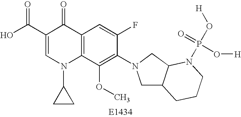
OC(C1=CN(C2CC2)C2=C(C1=O)C=C(F)C(N1CC3C(C1)N(P(O[H])(=O)O[H])CCC3)=C2OC)=O
